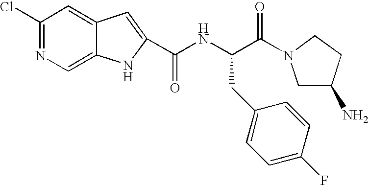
C1(Cl)=NC=C2C(=C1)C=C(C(NC(C(=O)N1CC(N)CC1)CC1=CC=C(F)C=C1)=O)N2
